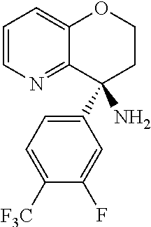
C1=CN=C2C(=C1)OCCC2(N)C1=CC=C([F3C])C(F)=C1
